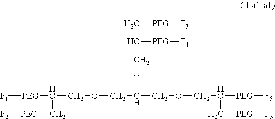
[F1][PEG]C(C[PEG][F2])COCC(COCC(C[PEG][F6])[PEG][F5])OCC(C[PEG][F3])[PEG][F4]
